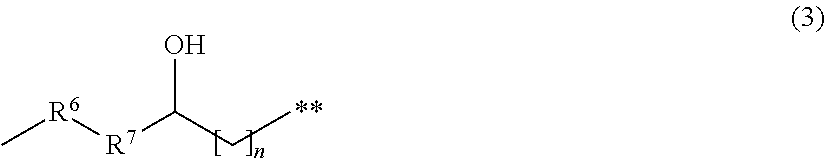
C[R6][R7]C(CC)O
